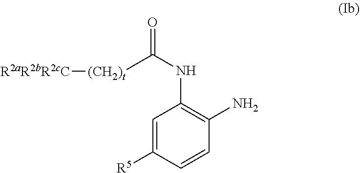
C1=C([R5])C=CC(N)=C1NC(=O)[(CH2)t][R2aR2bR2cC]
